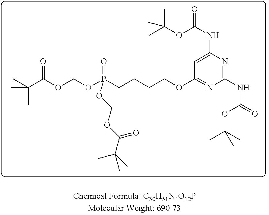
CC(C(OCOP(CCCCOC1=NC(NC(=O)OC(C)(C)C)=NC(NC(=O)OC(C)(C)C)=C1)(=O)OCOC(C(C)(C)C)=O)=O)(C)C
